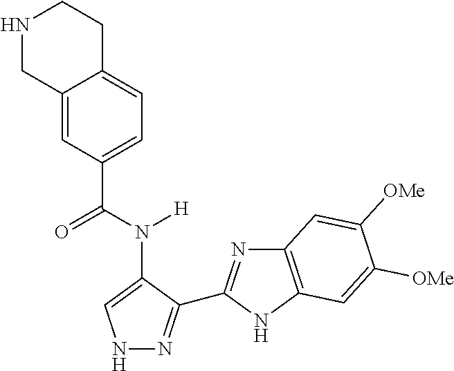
N1CC2=CC(C(N([H])C3=CNN=C3C3=NC4=C(N3)C=C([OMe])C([OMe])=C4)=O)=CC=C2CC1
